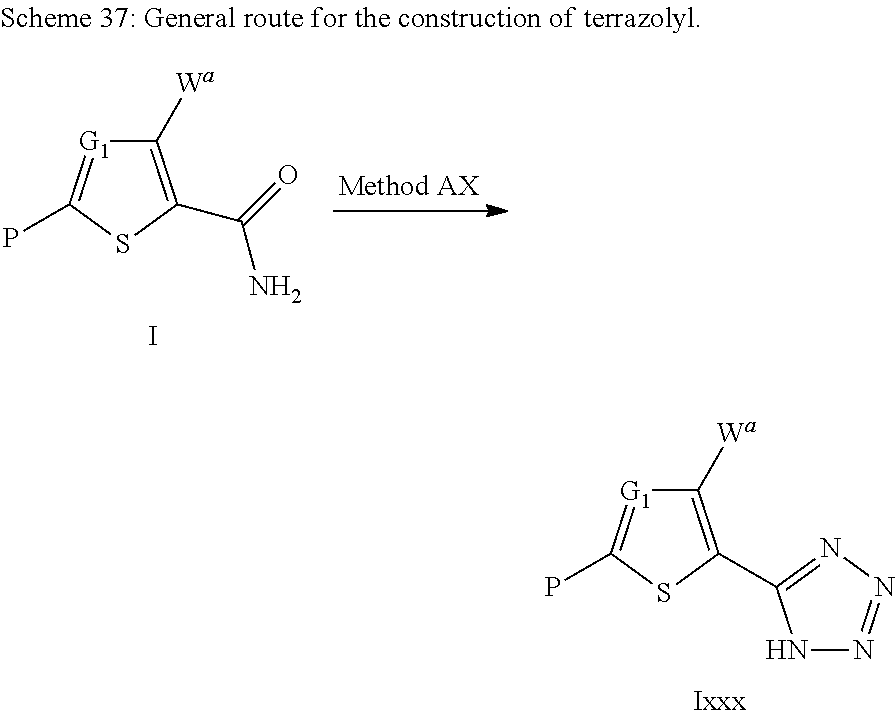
C1([Wa])=C(C2=NN=NN2)SC(P)=[G1]1.C1([Wa])=C(C(=O)N)SC(P)=[G1]1.I
